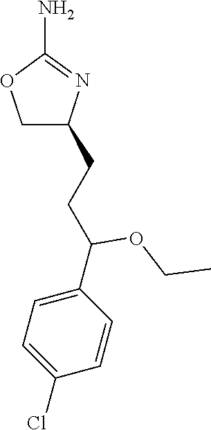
C1(CCC(C2=CC=C(Cl)C=C2)OCC)N=C(N)OC1
